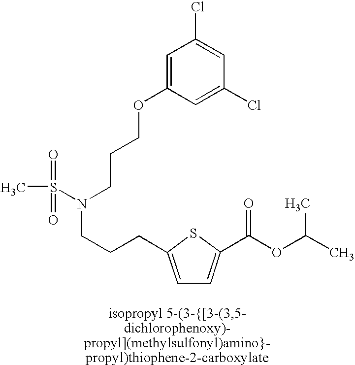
C1=C(OCCCN(CCCC2=CC=C(C(OC(C)C)=O)S2)S(=O)(=O)C)C=C(Cl)C=C1Cl
